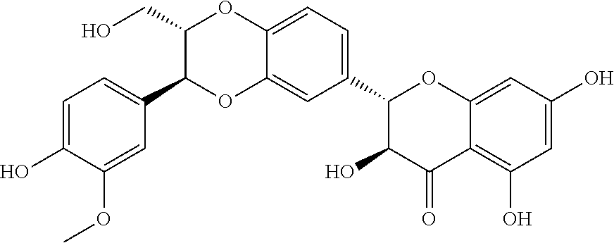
C1(CO)C(C2=CC=C(O)C(OC)=C2)OC2=CC(C3C(O)C(=O)C4=C(O)C=C(O)C=C4O3)=CC=C2O1
